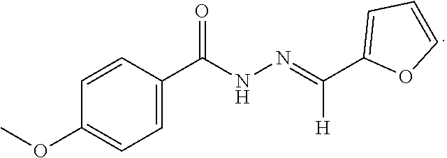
N(=C([H])C1=CC=CO1)NC(C1=CC=C(OC)C=C1)=O
